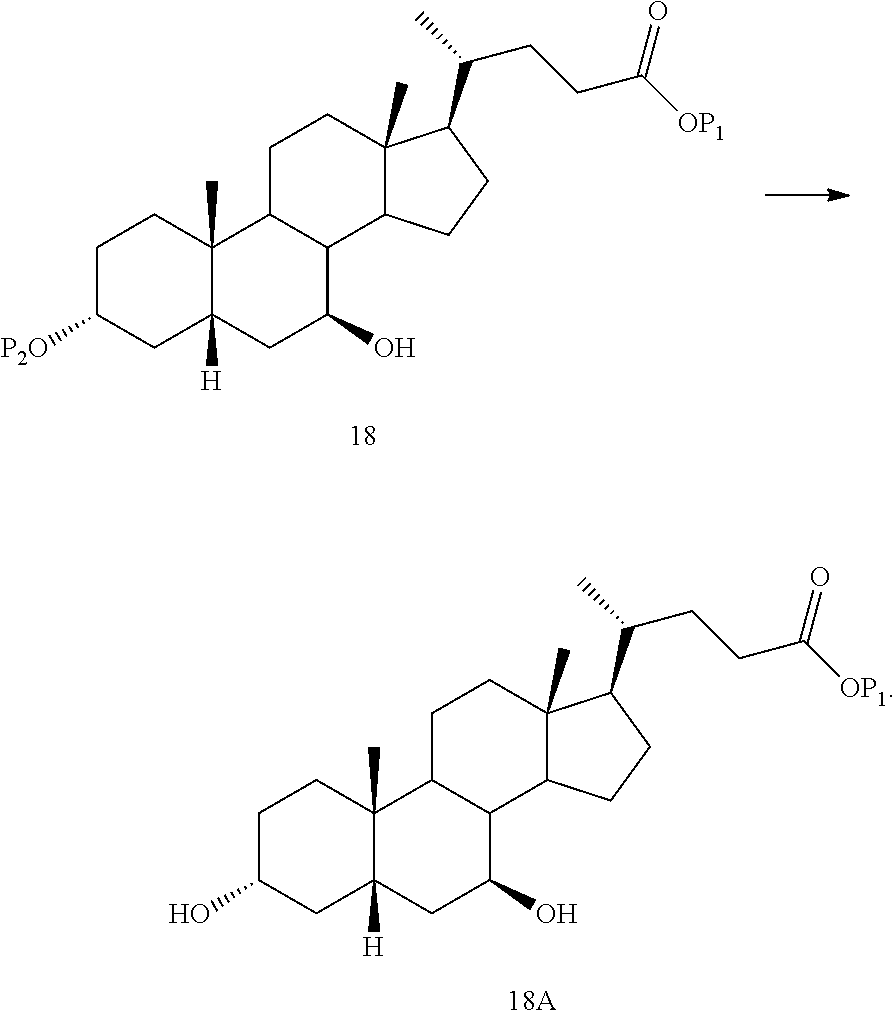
C1C(O)CC2([H])C(C)(C1)C1C(C(O)C2)C2C(C)(CC1)C(C(CCC([OP1])=O)C)CC2.C1C([P2O])CC2([H])C(C)(C1)C1C(C(O)C2)C2C(C)(CC1)C(C(CCC([OP1])=O)C)CC2
